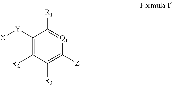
[X][Y]C1=C([R2])C([R3])=C([Z])[Q1]=C1[R1]
